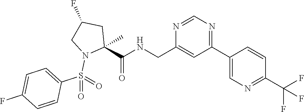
C1(CNC(C2(C)CC(F)CN2S(=O)(C2=CC=C(F)C=C2)=O)=O)=CC(C2=CN=C(C(F)(F)F)C=C2)=NC=N1
